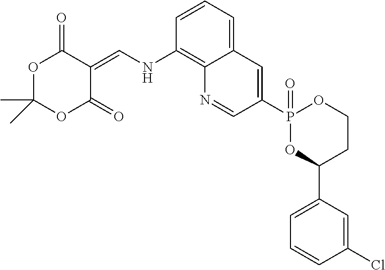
C1(Cl)=CC(C2CCOP(=O)(C3=CC4=CC=CC(NC=C5C(=O)OC(C)(C)OC5=O)=C4N=C3)O2)=CC=C1
